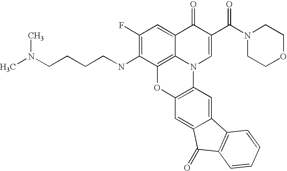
C1(F)=C(NCCCCN(C)C)C2=C3C(=C1)C(=O)C(C(N1CCOCC1)=O)=CN3C1=C(O2)C=C2C(=C1)C1=C(C2=O)C=CC=C1
